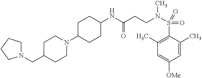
C1(NC(CCN(S(=O)(C2=C(C)C=C([OMe])C=C2C)=O)C)=O)CCC(N2CCC(CN3CCCC3)CC2)CC1
